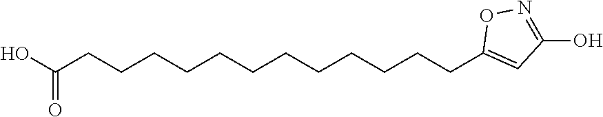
OC(CCCCCCCCCCCCC1=CC(O)=NO1)=O
